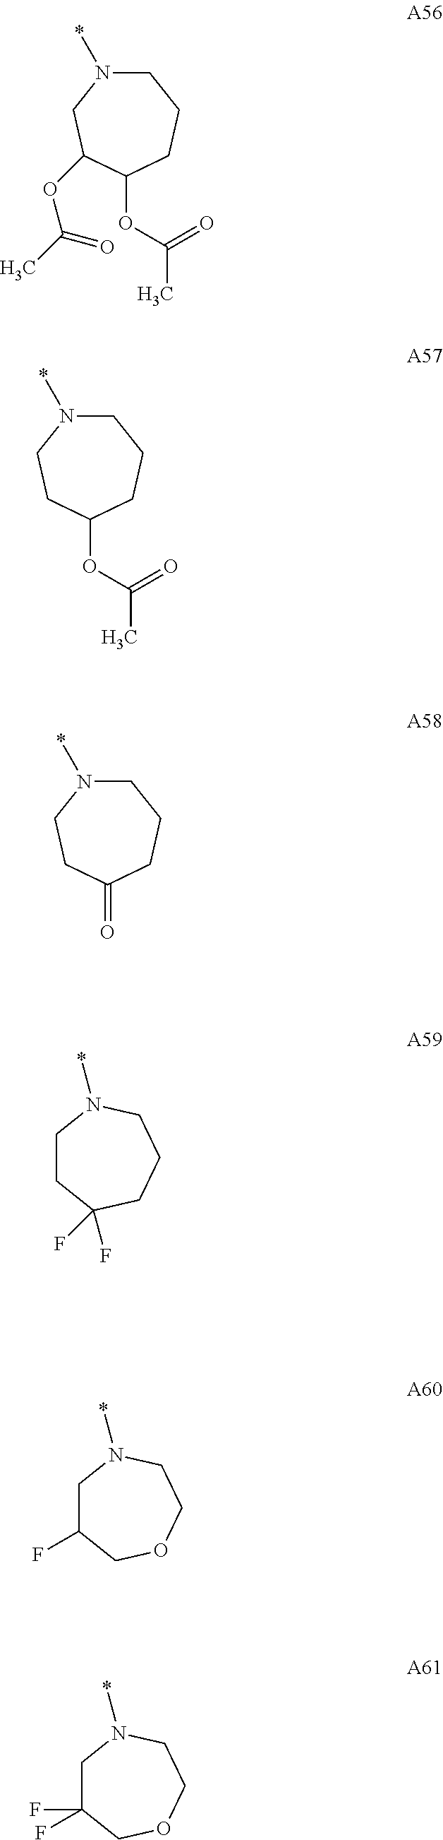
C1CN(*)CCCC1(F)F.C1N(*)CC(OC(C)=O)C(OC(C)=O)CC1.C1N(*)CCC(OC(C)=O)CC1.C1N(*)CCC(=O)CC1.C1(F)CN(*)CCOC1.C1(F)(F)CN(*)CCOC1
